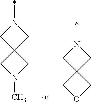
N1(*)CC2(C1)CN(C)C2.N1(*)CC2(C1)COC2
